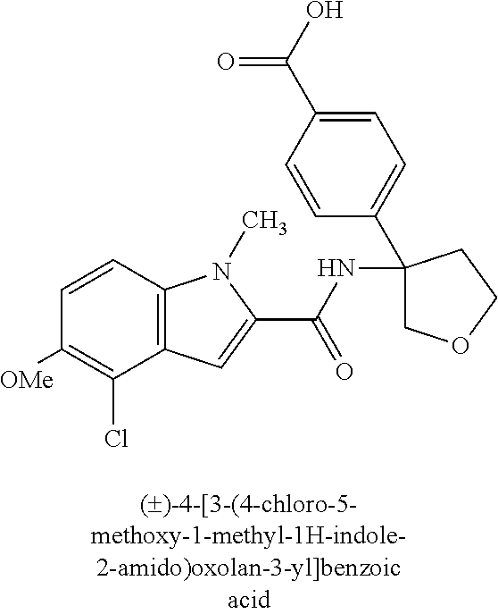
C1=CC2=C(C(Cl)=C1[OMe])C=C(C(=O)NC1(C3=CC=C(C(=O)O)C=C3)COCC1)N2C
